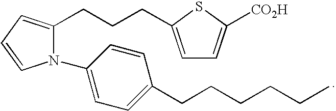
N1(C2=CC=C(CCCCCC)C=C2)C(CCCC2=CC=C([CO2H])S2)=CC=C1
